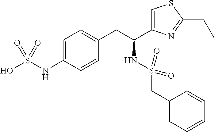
S(NC(CC1=CC=C(NS(O)(=O)=O)C=C1)C1=CSC(CC)=N1)(CC1=CC=CC=C1)(=O)=O
